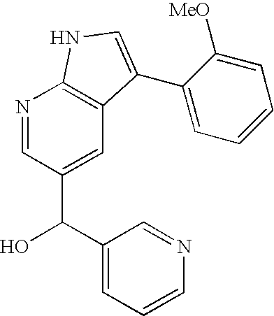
N1=CC(C(C2=CC=CN=C2)O)=CC2=C1NC=C2C1=CC=CC=C1[MeO]
